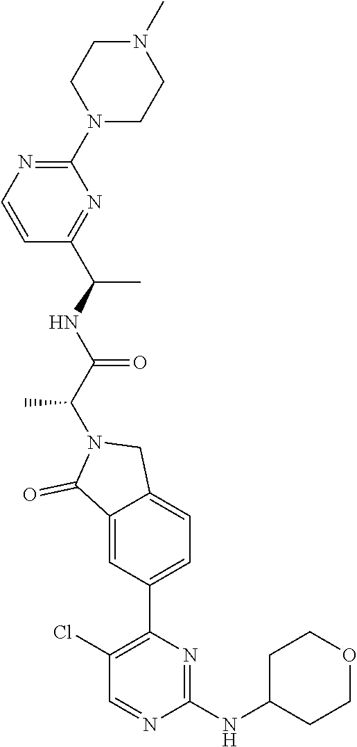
C1(N2CCN(C)CC2)=NC=CC(C(NC(C(C)N2C(=O)C3=CC(C4=C(Cl)C=NC(NC5CCOCC5)=N4)=CC=C3C2)=O)C)=N1
